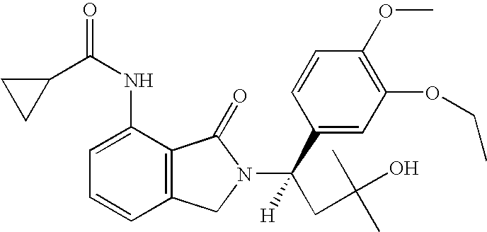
C1=C(NC(=O)C2CC2)C2=C(C=C1)CN(C(C1=CC(OCC)=C(OC)C=C1)([H])CC(O)(C)C)C2=O
